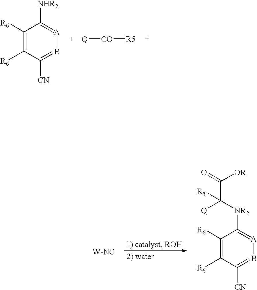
C1([CN])=B[A]=C([NHR2])C([R6])=C1[R6].[Q][CO][R5].[W-NC].C1([CN])=B[A]=C([NR2]C([Q])(C(=O)[OR])[R5])C([R6])=C1[R6]
